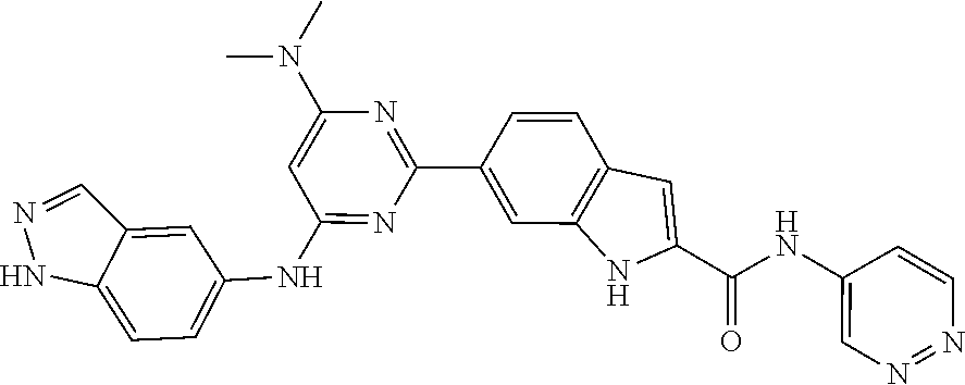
C1=CC2=C(NC(C(=O)NC3=CN=NC=C3)=C2)C=C1C1=NC(N(C)C)=CC(NC2=CC=C3NN=CC3=C2)=N1
